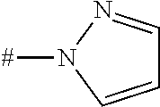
N1([#])C=CC=N1
